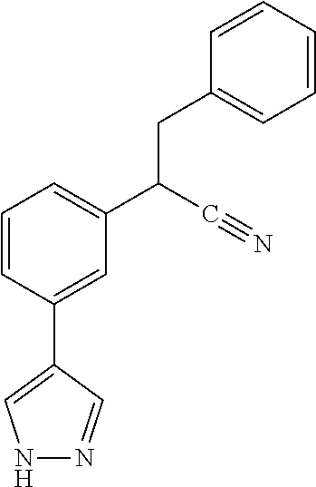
C1=CC(C2=CNN=C2)=CC(C(C#N)CC2=CC=CC=C2)=C1
